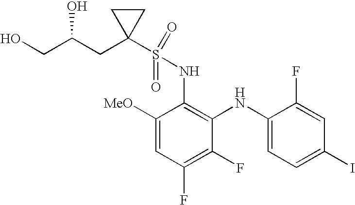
C1([MeO])=CC(F)=C(F)C(NC2=CC=C(I)C=C2F)=C1NS(=O)(=O)C1(CC(CO)O)CC1
